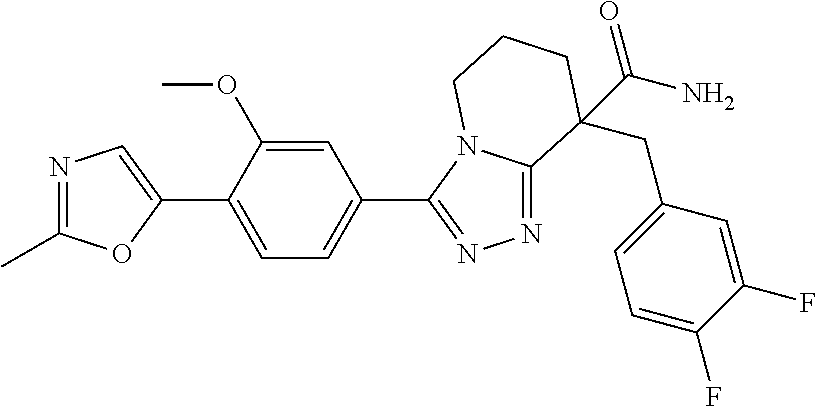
N1=C(C)OC(C2=CC=C(C3=NN=C4N3CCCC4(CC3=CC=C(F)C(F)=C3)C(=O)N)C=C2OC)=C1
